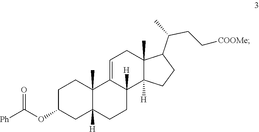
C1C(OC([Ph])=O)CC2([H])C(C)(C1)C1=CCC3(C)C([H])(C1([H])CC2)CCC3C(C)CC[COOMe]
